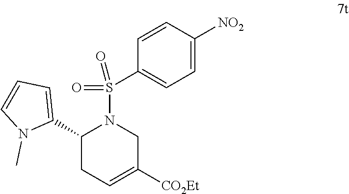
C1(C2CC=C([CO2Et])CN2S(=O)(=O)C2=CC=C([NO2])C=C2)=CC=CN1C
